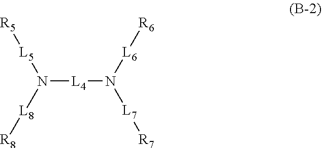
N([L4]N([L7][R7])[L6][R6])([L5][R5])[L8][R8]
